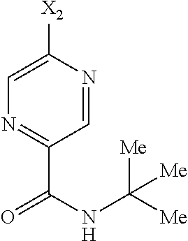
C1=NC([X2])=CN=C1C(NC([Me])([Me])[Me])=O
